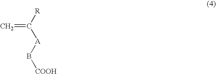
C=C([R])[A]B[COOH]
